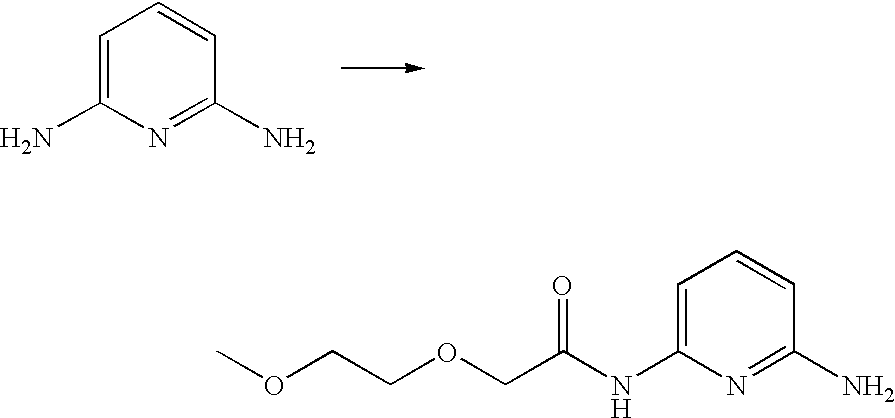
C1=C(N)N=C(N)C=C1.C1=C(NC(COCCOC)=O)N=C(N)C=C1
